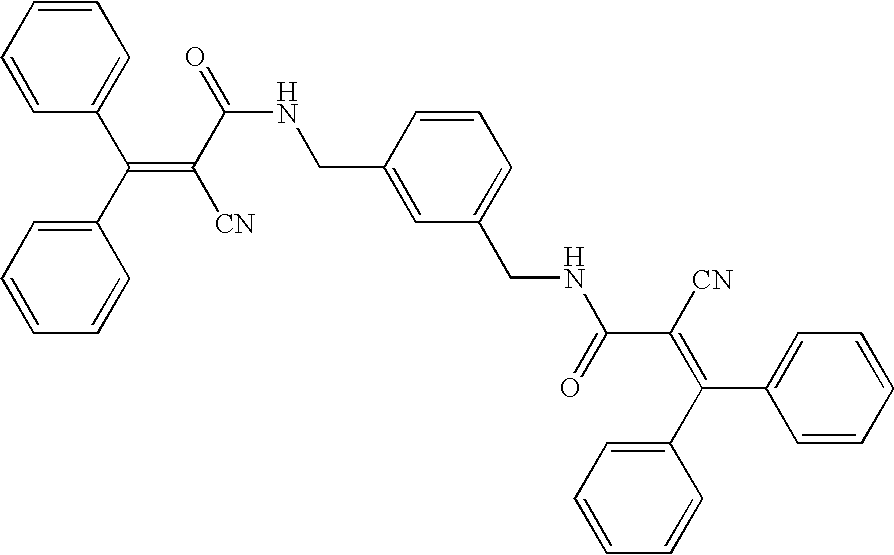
C1=CC=CC(C(C2=CC=CC=C2)=C([CN])C(=O)NCC2=CC(CNC(=O)C([CN])=C(C3=CC=CC=C3)C3=CC=CC=C3)=CC=C2)=C1
